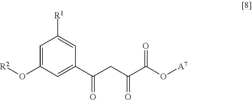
C1=C(O[R2])C=C(C(CC(C(O[A7])=O)=O)=O)C=C1[R1]
